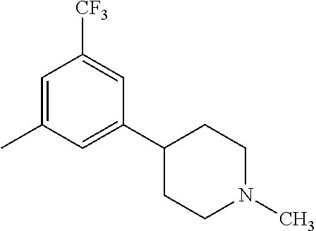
C1=C(C)C=C(C2CCN(C)CC2)C=C1[CF3]
